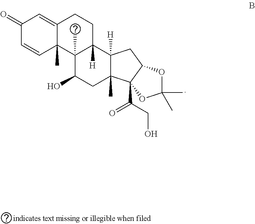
C12(C)C(=CC(=O)C=C1)CCC1([H])C2(C)C(O)CC2(C)C1([H])CC1C2(C(=O)CO)OC(C)(C)O1
